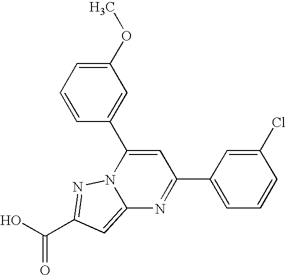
O=C(O)C1=NN2C(=C1)N=C(C1=CC=CC(Cl)=C1)C=C2C1=CC(OC)=CC=C1
